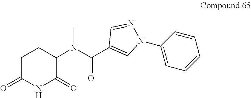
C1(N(C(C2=CN(C3=CC=CC=C3)N=C2)=O)C)C(=O)NC(=O)CC1
